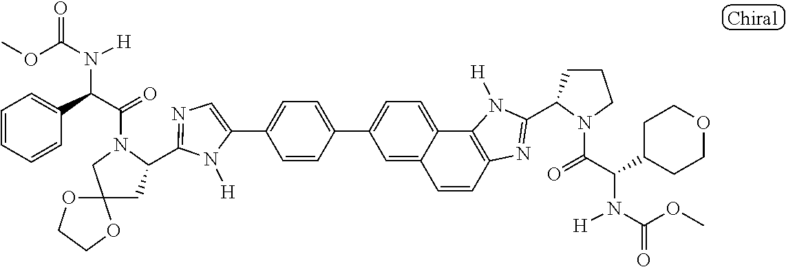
C1(C2=CC=C(C3=CC=C4C(=C3)C=CC3=C4N([H])C(C4CCCN4C(=O)C(C4CCOCC4)N([H])C(OC)=O)=N3)C=C2)=CN=C(C2CC3(CN2C(=O)C(C2=CC=CC=C2)N(C(OC)=O)[H])OCCO3)N1[H]
